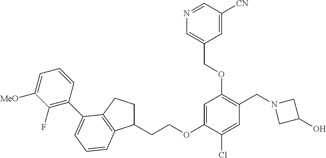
C1=C(OCCC2CCC3=C2C=CC=C3C2=C(F)C([MeO])=CC=C2)C(Cl)=CC(CN2CC(O)C2)=C1OCC1=CN=CC([CN])=C1
